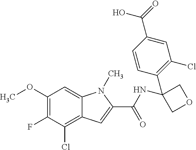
C1(OC)=C(F)C(Cl)=C2C(=C1)N(C)C(C(NC1(C3=C(Cl)C=C(C(O)=O)C=C3)COC1)=O)=C2
